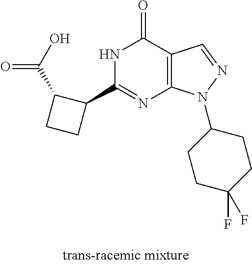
N1C(C2C(C(O)=O)CC2)=NC2=C(C1=O)C=NN2C1CCC(F)(F)CC1
